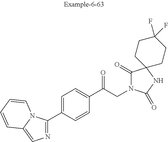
C1(C2=NC=C3N2C=CC=C3)=CC=C(C(CN2C(=O)C3(NC2=O)CCC(F)(F)CC3)=O)C=C1
